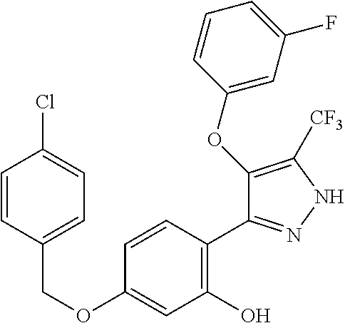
C(OC1=CC(O)=C(C2=NNC([CF3])=C2OC2=CC(F)=CC=C2)C=C1)C1=CC=C(Cl)C=C1
